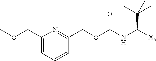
C1(COC(NC([X5])C(C)(C)C)=O)=NC(COC)=CC=C1
